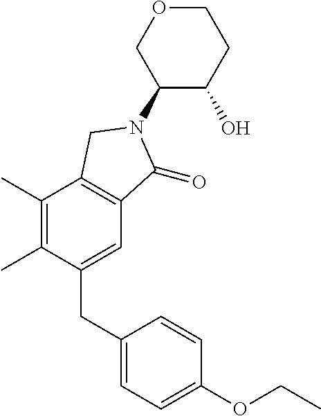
C1(C)=C(C)C(CC2=CC=C(OCC)C=C2)=CC2=C1CN(C1C(O)CCOC1)C2=O
